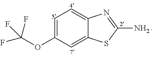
C1=C(OC(F)(F)F)C=C2C(=C1)N=C(N)S2
